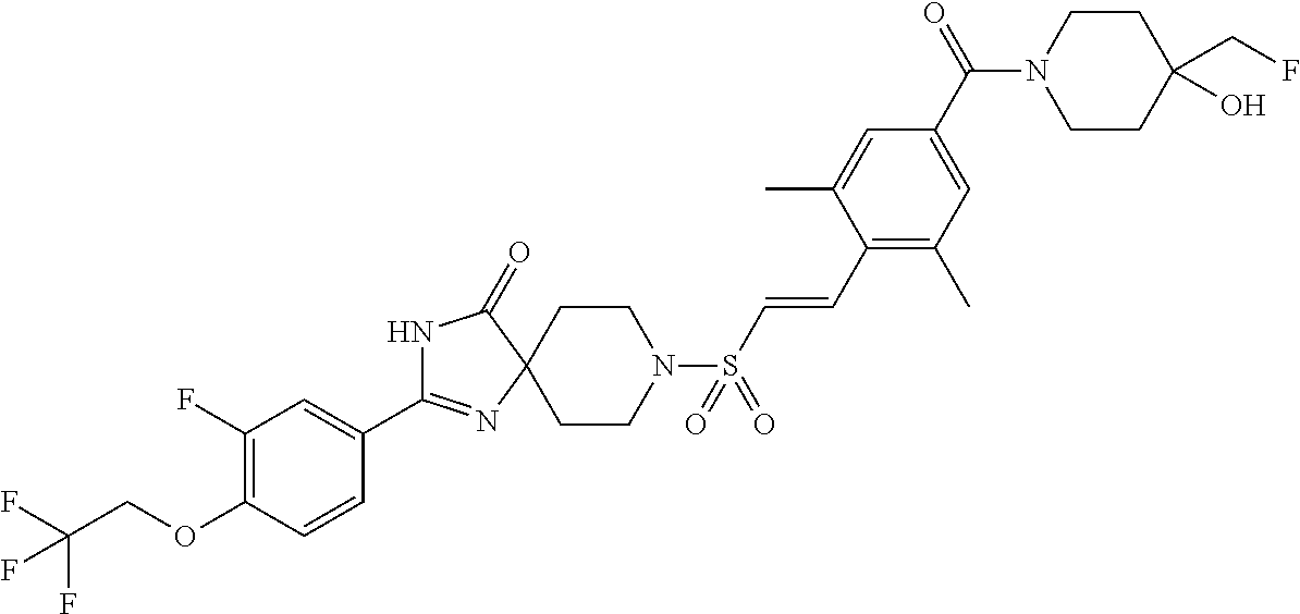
N1C(C2=CC(F)=C(OCC(F)(F)F)C=C2)=NC2(C1=O)CCN(S(C=CC1=C(C)C=C(C(N3CCC(CF)(O)CC3)=O)C=C1C)(=O)=O)CC2
